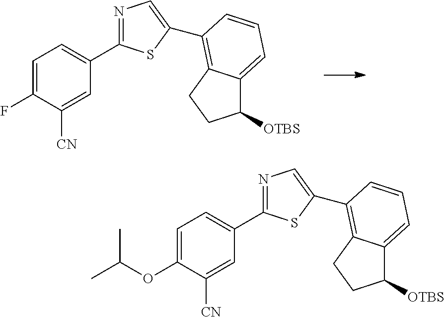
C1=C(F)C([CN])=CC(C2=NC=C(C3=C4C(=CC=C3)C([OTBS])CC4)S2)=C1.C1=C(OC(C)C)C([CN])=CC(C2=NC=C(C3=C4C(=CC=C3)C([OTBS])CC4)S2)=C1
